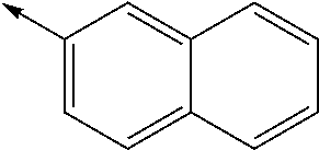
C1(->C)=CC=C2C(=C1)C=CC=C2
